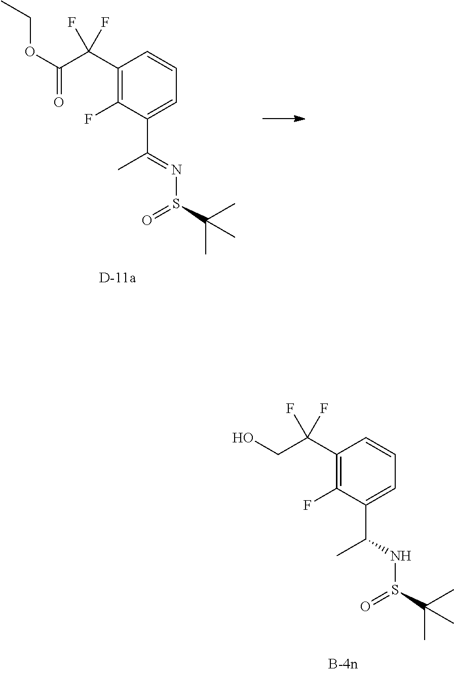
C1(C(F)(F)C(OCC)=O)=C(F)C(C(=NS(C(C)(C)C)=O)C)=CC=C1.C1(C(F)(F)CO)=C(F)C(C(NS(C(C)(C)C)=O)C)=CC=C1
